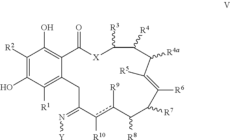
C1([R2])=C(O)C([R1])=C2C(=C1O)C(=O)[X]C([R3])C([R4])C([R4a])C([R5])=C([R6])C([R7])C([R8])c([R9])c([R10])C(=N[Y])C2
